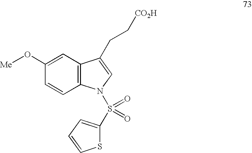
C12=C(N(S(=O)(=O)C3=CC=CS3)C=C1CC[CO2H])C=CC(O[Me])=C2
